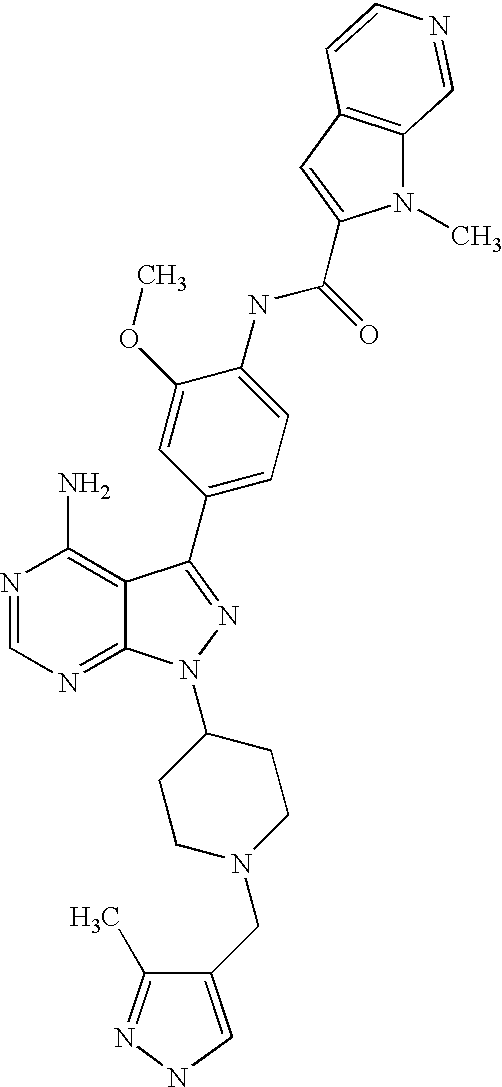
N1=CN=C2C(=C1N)C(C1=CC=C(NC(=O)C3=CC4=C(N3C)C=NC=C4)C(OC)=C1)=NN2C1CCN(CC2=CNN=C2C)CC1
